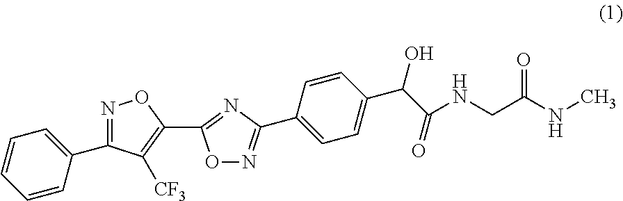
C1=CC=CC(C2=NOC(C3=NC(C4=CC=C(C(O)C(=O)NCC(NC)=O)C=C4)=NO3)=C2[CF3])=C1
